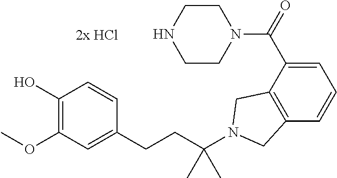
C1(O)=C(OC)C=C(CCC(N2CC3=C(C2)C(C(=O)N2CCNCC2)=CC=C3)(C)C)C=C1.[2x HCl]
